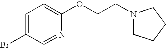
C1=C(Br)C=NC(OCCN2CCCC2)=C1
